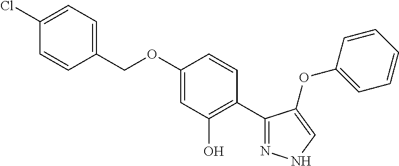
C1=C(COC2=CC(O)=C(C3=NNC=C3OC3=CC=CC=C3)C=C2)C=CC(Cl)=C1
